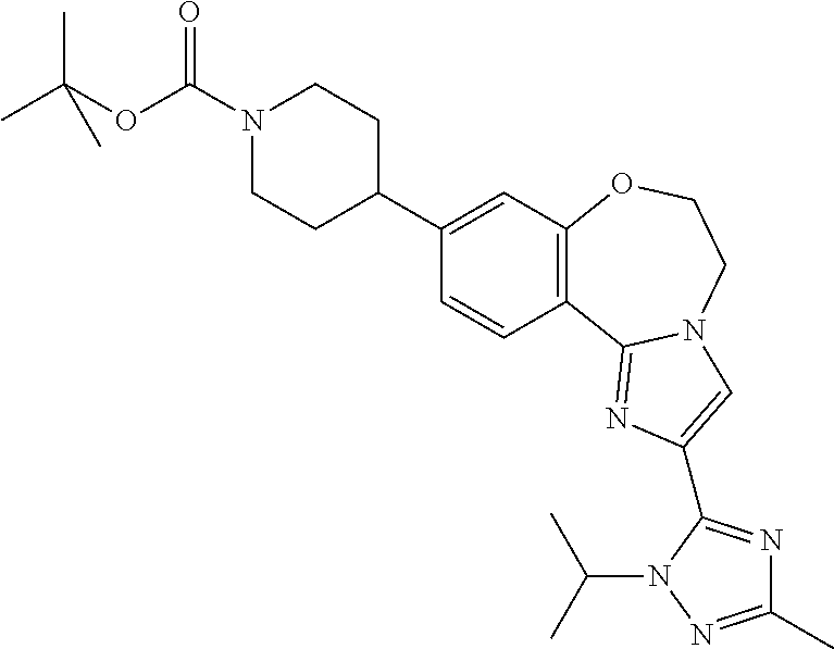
C12=C(OCCN3C1=NC(C1=NC(C)=NN1C(C)C)=C3)C=C(C1CCN(C(OC(C)(C)C)=O)CC1)C=C2
